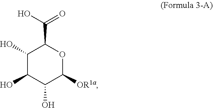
C1(O)C(O)C(O)C([OR1a])OC1C(O)=O
